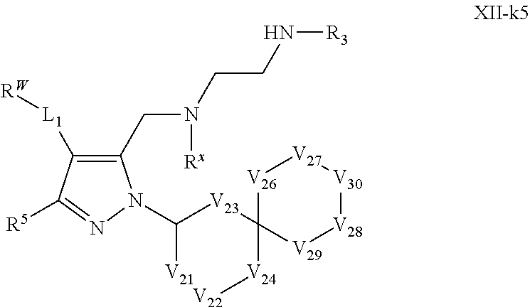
N1(C([V21])[V23]C2([V24][V22])[V29][V28][V30][V27][V26]2)N=C([R5])C([L1][RW])=C1CN(CCN[R3])[Rx]
